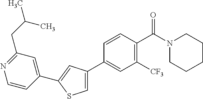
C1(C2=CC([CF3])=C(C(N3CCCCC3)=O)C=C2)=CSC(C2=CC(CC(C)C)=NC=C2)=C1
